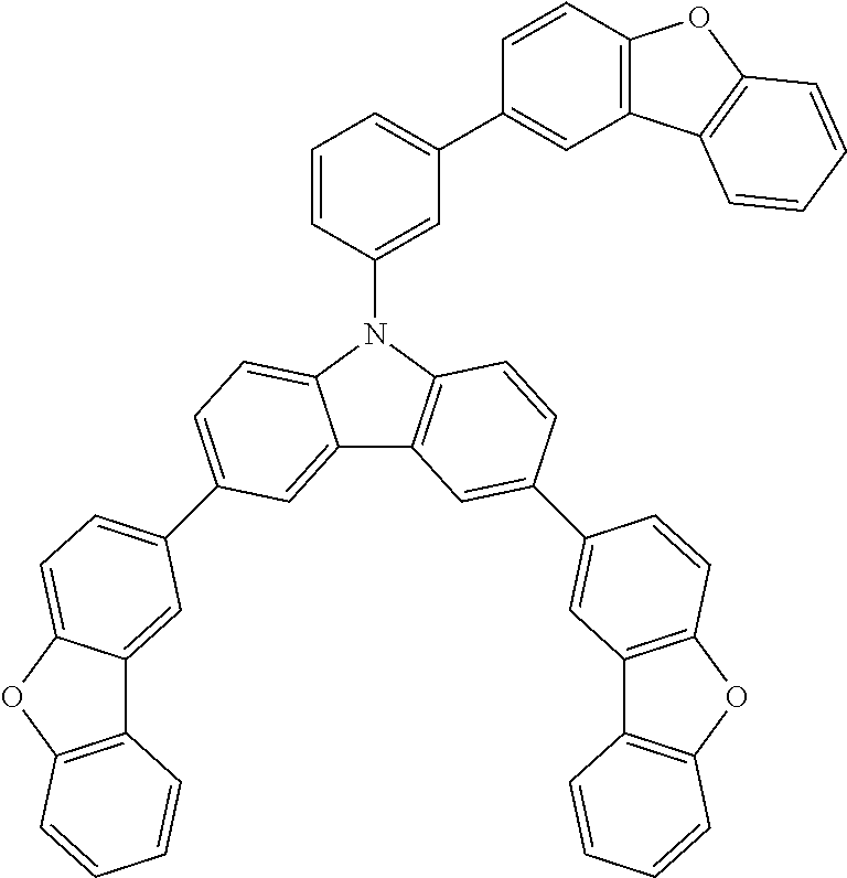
C12=CC(C3=CC=C4C(=C3)C3=C(O4)C=CC=C3)=CC=C1N(C1=CC(C3=CC4=C(C=C3)OC3=C4C=CC=C3)=CC=C1)C1=C2C=C(C2=CC3=C(OC4=C3C=CC=C4)C=C2)C=C1
